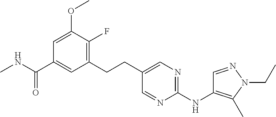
C1=C(OC)C(F)=C(CCC2=CN=C(NC3=C(C)N(CC)N=C3)N=C2)C=C1C(NC)=O
